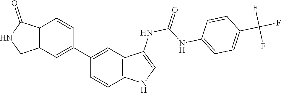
O=C(NC1=CNC2=C1C=C(C1=CC3=C(C=C1)C(=O)NC3)C=C2)NC1=CC=C(C(F)(F)F)C=C1
